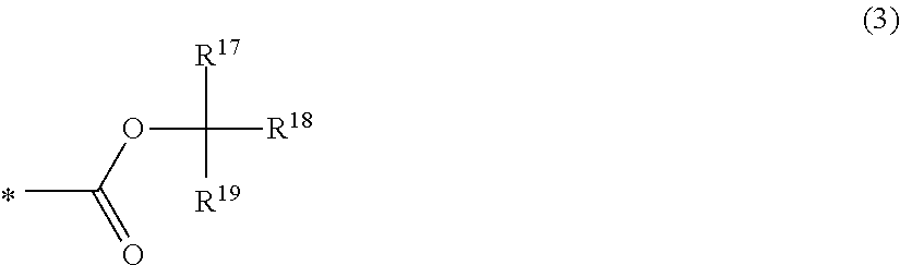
CC(=O)OC([R18])([R17])[R19]
